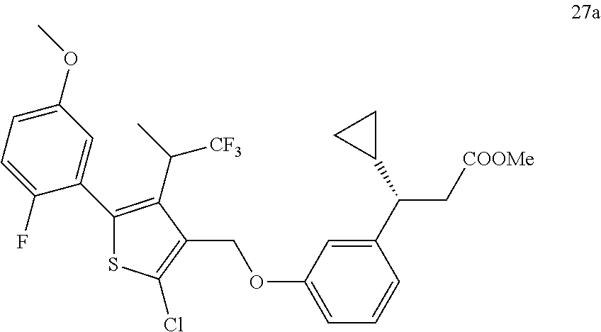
C1(C2=CC(OC)=CC=C2F)=C(C(C)[CF3])C(COC2=CC=CC(C(C[COOMe])C3CC3)=C2)=C(Cl)S1
